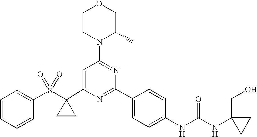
C1(C2(S(C3=CC=CC=C3)(=O)=O)CC2)=CC(N2C(C)COCC2)=NC(C2=CC=C(NC(=O)NC3(CO)CC3)C=C2)=N1
